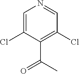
C1=C(Cl)C(C(C)=O)=C(Cl)C=N1
